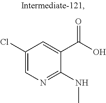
C1(Cl)=CN=C(NC)C(C(O)=O)=C1
